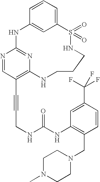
C1=CC=C2C=C1NC1=NC(=C(C#CCNC(NC3=C(CN4CCN(C)CC4)C=CC(C(F)(F)F)=C3)=O)C=N1)NCCCNS2(=O)=O
